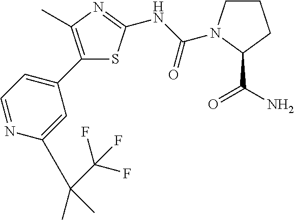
C1(C2=CC=NC(C(C(F)(F)F)(C)C)=C2)=C(C)N=C(NC(=O)N2CCCC2C(=O)N)S1
